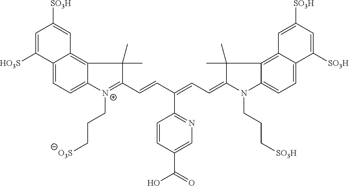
C12=CC=C3C(=C1C=C([SO3H])C=C2[HO3S])C(C)(C)C(C=CC(=CC=C1N(CCC[SO3H])C2=CC=C4C(=C2C1(C)C)C=C([SO3H])C=C4[SO3H])C1=NC=C(C(O)=O)C=C1)=[N+]3CCC[O3S]
